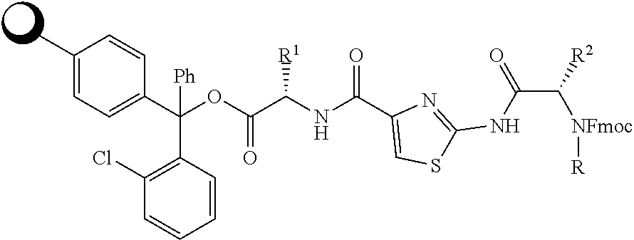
C1(C)=CC=C(C(OC(C(NC(C2=CSC(NC(C([NFmoc][R])[R2])=O)=N2)=O)[R1])=O)(C2=C(Cl)C=CC=C2)[Ph])C=C1
